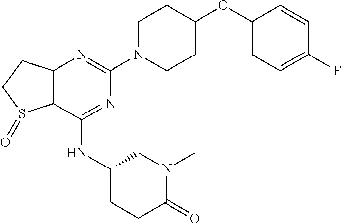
N1=C(NC2CCC(=O)N(C)C2)C2=C(N=C1N1CCC(OC3=CC=C(F)C=C3)CC1)CCS2=O
